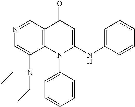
C1=C(N(CC)CC)C2=C(C=N1)C(=O)C=C(NC1=CC=CC=C1)N2C1=CC=CC=C1
